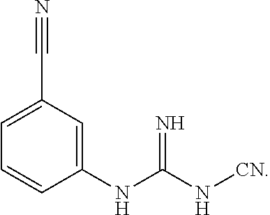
C1(NC(N[CN])=N)=CC(C#N)=CC=C1
